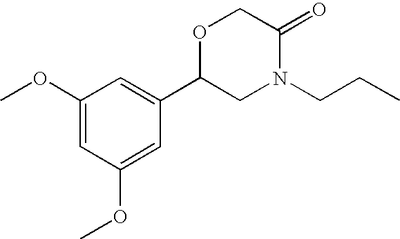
C1(OC)=CC(OC)=CC(C2CN(CCC)C(=O)CO2)=C1
